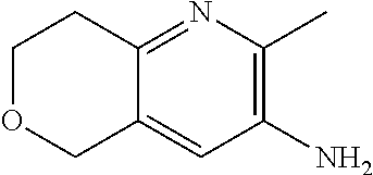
O1CC2=CC(N)=C(C)N=C2CC1
